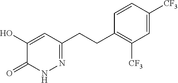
C(C1=C([CF3])C=C([CF3])C=C1)CC1=NNC(=O)C(O)=C1
